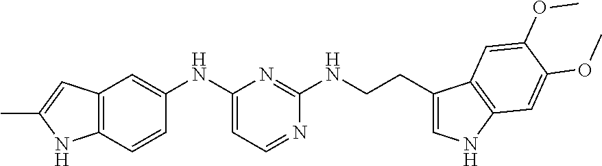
C(NC1=NC(NC2=CC3=C(C=C2)NC(C)=C3)=CC=N1)CC1=CNC2=C1C=C(OC)C(OC)=C2
